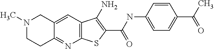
C12=C(C=C3C(=N1)CCN(C)C3)C(N)=C(C(=O)NC1=CC=C(C(C)=O)C=C1)S2
